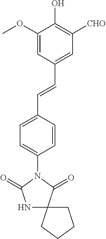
C1=C(OC)C(O)=C([CHO])C=C1C=CC1=CC=C(N2C(=O)NC3(C2=O)CCCC3)C=C1
